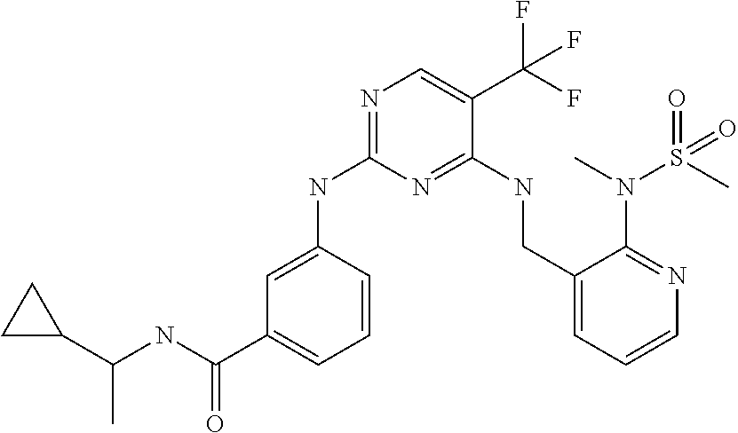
C1=CC(NC2=NC=C(C(F)(F)F)C(NCC3=CC=CN=C3N(S(C)(=O)=O)C)=N2)=CC(C(NC(C2CC2)C)=O)=C1
